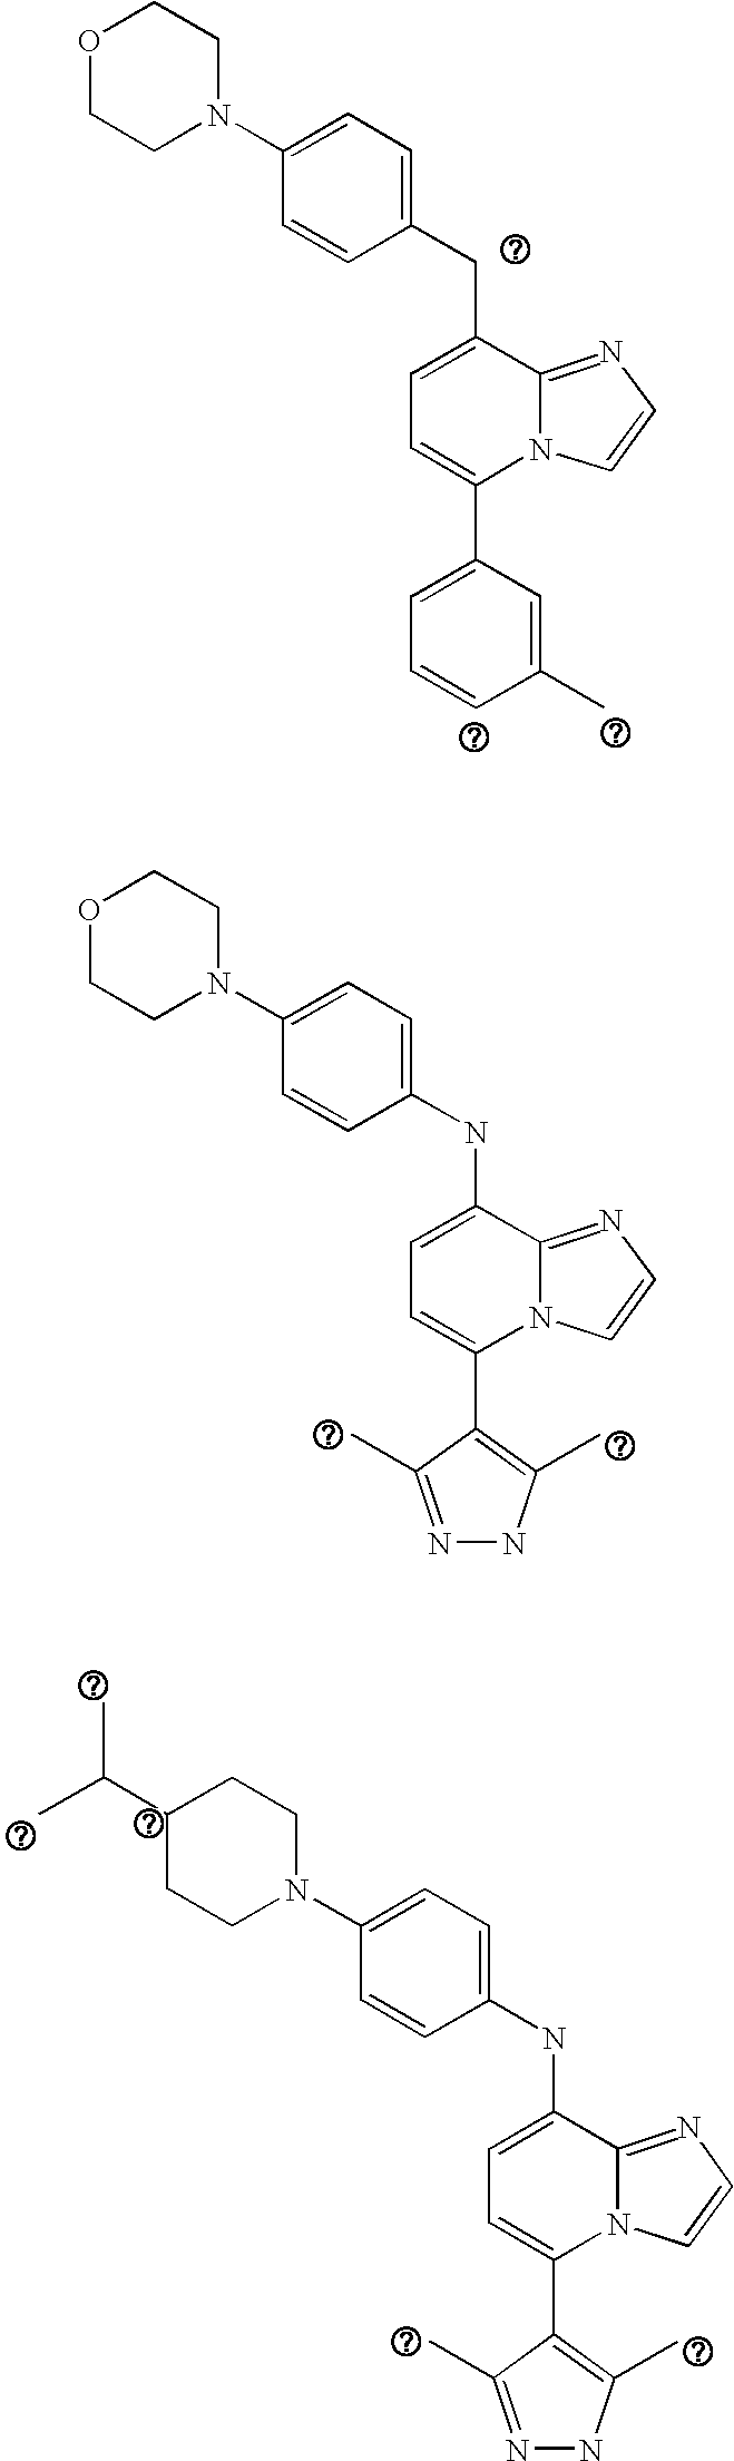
C1(C2=CC=C(CC3=CC=C(N4CCOCC4)C=C3)C3=NC=CN23)=CC=CC(C)=C1.C1(C2=C(C)NN=C2C)=CC=C(NC2=CC=C(N3CCOCC3)C=C2)C2=NC=CN12.C1(C2=C(C)NN=C2C)=CC=C(NC2=CC=C(N3CCC(C(C)C)CC3)C=C2)C2=NC=CN12
